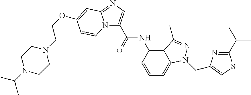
C1N(C(C)C)CCN(CCOC2=CC3=NC=C(C(=O)NC4=C5C(=CC=C4)N(CC4=CSC(C(C)C)=N4)N=C5C)N3C=C2)C1
